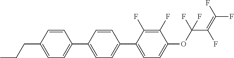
C(CC1=CC=C(C2=CC=C(C3=CC=C(OC(C(=C(F)F)F)(F)F)C(F)=C3F)C=C2)C=C1)C
